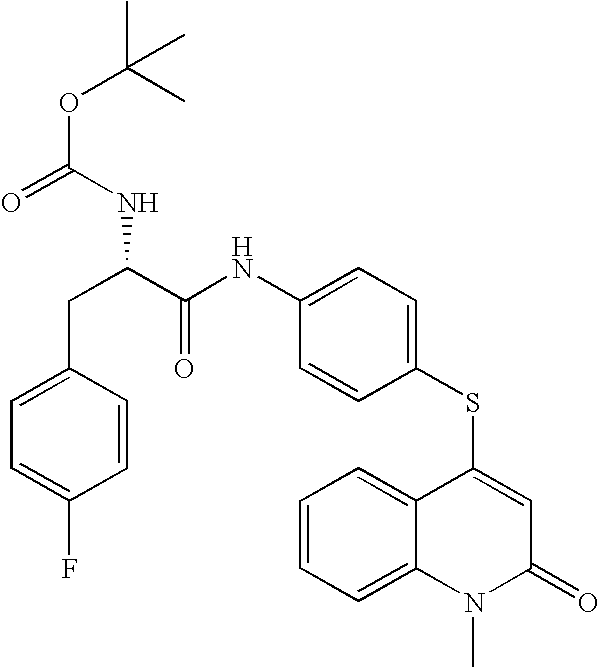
C(C(C(NC1=CC=C(SC2=CC(=O)N(C)C3=CC=CC=C23)C=C1)=O)NC(OC(C)(C)C)=O)C1=CC=C(F)C=C1
